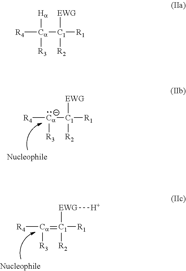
[R4][Ca]([C1]([R1])([EWG])[R2])[R3].[R4][Ca](=[C1]([R1])([EWG][H])[R2])[R3].[R4][Ca]([C1]([R1])([EWG])[R2])([Ha])[R3]
